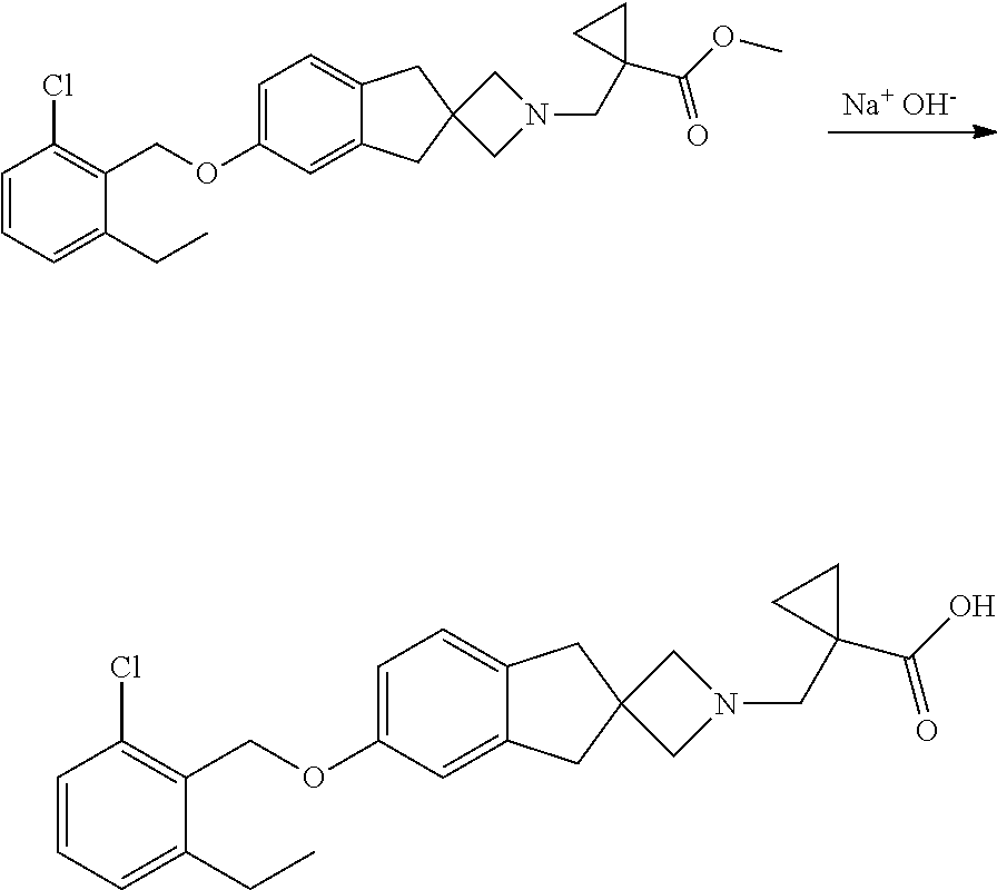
[Na+ OH-].C1=C(OCC2=C(Cl)C=CC=C2CC)C=C2C(=C1)CC1(C2)CN(CC2(C(OC)=O)CC2)C1.C1=C(OCC2=C(Cl)C=CC=C2CC)C=C2C(=C1)CC1(C2)CN(CC2(C(O)=O)CC2)C1
